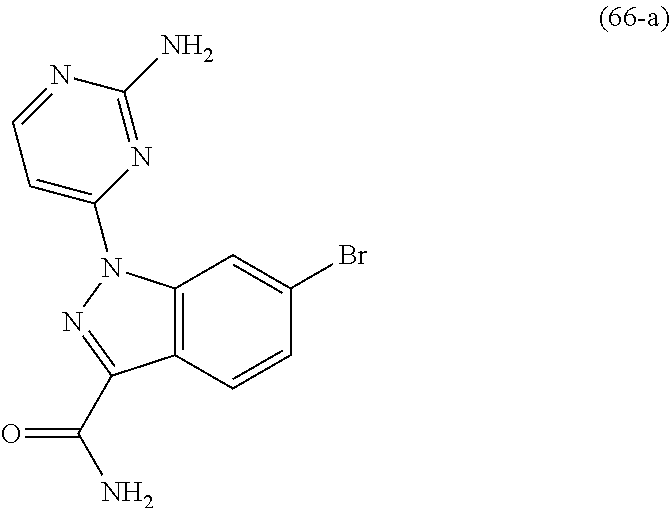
C12=C(C=CC(Br)=C1)C(C(N)=O)=NN2C1=CC=NC(N)=N1
